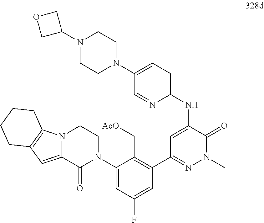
C1=C(NC2=CC=C(N3CCN(C4COC4)CC3)C=N2)C(=O)N(C)N=C1C1=C(C[AcO])C(N2CCN3C(=CC4=C3CCCC4)C2=O)=CC(F)=C1
